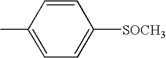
C1(C)=CC=C([SOCH3])C=C1
